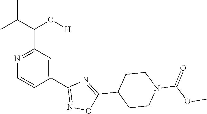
C1(C2=NOC(C3CCN(C(=O)OC)CC3)=N2)=CC(C(O[H])C(C)C)=NC=C1
